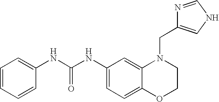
C1(NC(NC2=CC=CC=C2)=O)=CC=C2C(=C1)N(CC1=CNC=N1)CCO2
